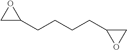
C1C(CCCCC2CO2)O1
